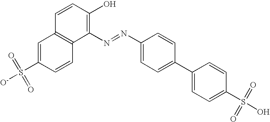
C1=C(S([O-])(=O)=O)C=CC2=C1C=CC(O)=C2N=NC1=CC=C(C2=CC=C(S(O)(=O)=O)C=C2)C=C1
